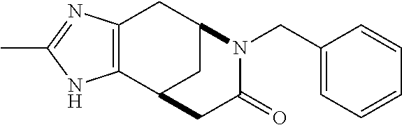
C12=C(C3CC(C1)N(CC1=CC=CC=C1)C(=O)C3)NC(C)=N2
